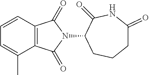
C1=CC2=C(C(C)=C1)C(=O)N(C1C(=O)NC(=O)CCC1)C2=O
